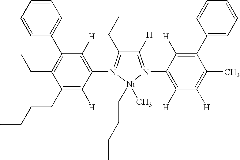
C1([H])=C(N2=C(CC)C([H])=N(C3=C([H])C([H])=C(C)C(C4=CC=CC=C4)=C3[H])[Ni]2(C)CCCC)C([H])=C(CCCC)C(CC)=C1C1=CC=CC=C1
